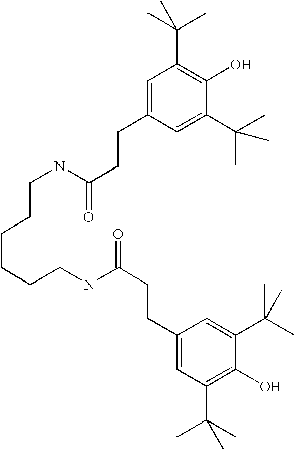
C(CCCCCNC(=O)CCC1=CC(C(C)(C)C)=C(O)C(C(C)(C)C)=C1)NC(=O)CCC1=CC(C(C)(C)C)=C(O)C(C(C)(C)C)=C1
